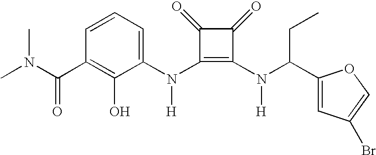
C(C1=C(O)C(N(C2=C(N(C(C3=CC(Br)=CO3)CC)[H])C(=O)C2=O)[H])=CC=C1)(=O)N(C)C
